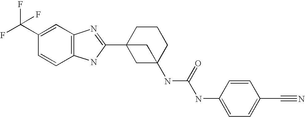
C1(C(F)(F)F)=CC2=C(C=C1)NC(C13CC(NC(NC4=CC=C(C#N)C=C4)=O)(CCC1)C3)=N2
